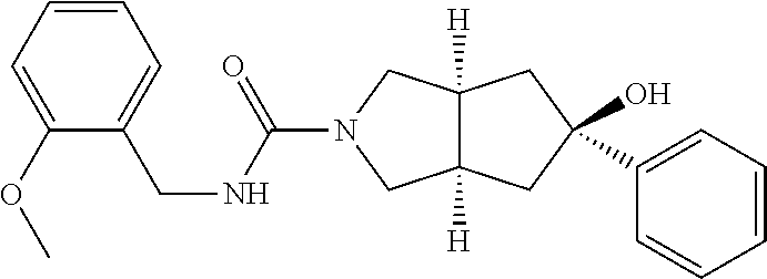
OC1(C2=CC=CC=C2)CC2([H])C([H])(CN(C(NCC3=CC=CC=C3OC)=O)C2)C1
